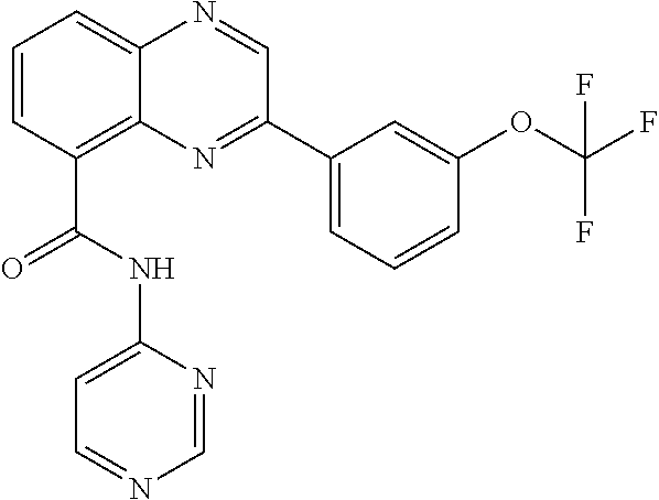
C1=CC(C(NC2=CC=NC=N2)=O)=C2C(=C1)N=CC(C1=CC=CC(OC(F)(F)F)=C1)=N2
